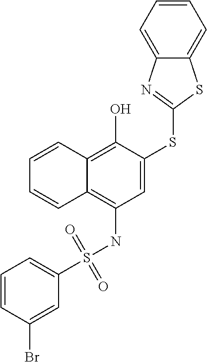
C1=CC2=C(O)C(SC3=NC4=CC=CC=C4S3)=CC(NS(=O)(=O)C3=CC=CC(Br)=C3)=C2C=C1
